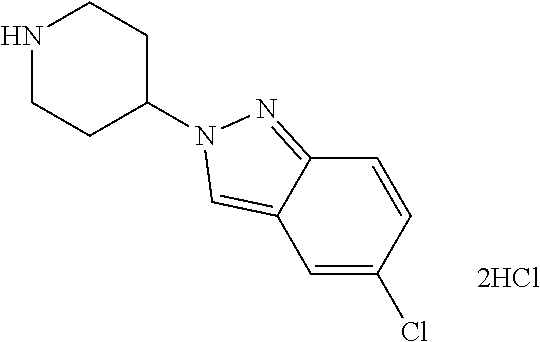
C1=CC(Cl)=CC2=CN(C3CCNCC3)N=C12
